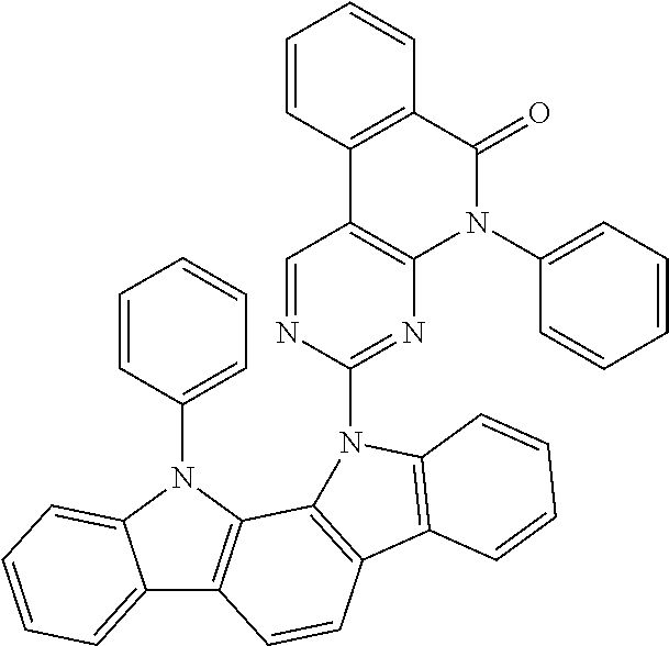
C12=CC=CC=C1N(C1=CC=CC=C1)C1=C2C=CC2=C1N(C1=NC3=C(C=N1)C1=C(C(=O)N3C3=CC=CC=C3)C=CC=C1)C1=C2C=CC=C1
